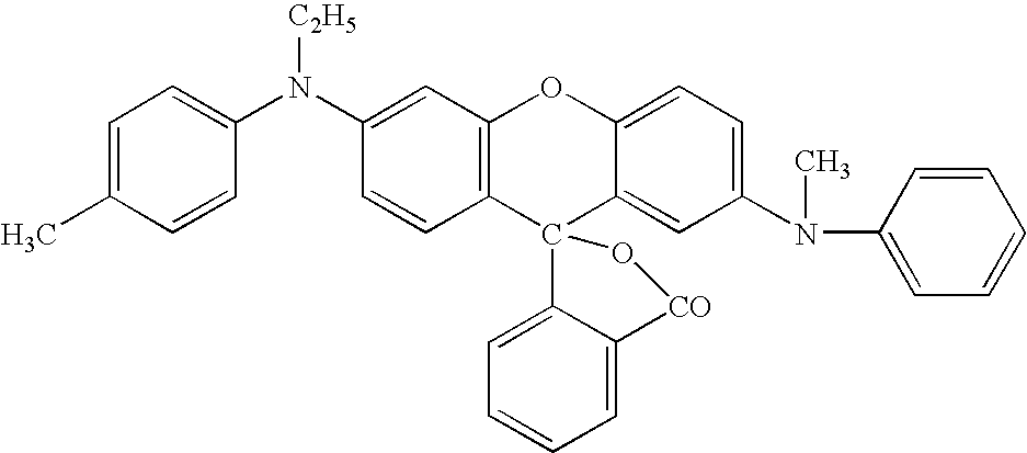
C1(N(C2=CC=C(C)C=C2)[C2H5])=CC2=C(C=C1)C1(C3=CC(N(C4=CC=CC=C4)C)=CC=C3O2)C2=CC=CC=C2[CO]O1
